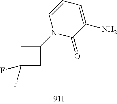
C1=CN(C2CC(F)(F)C2)C(=O)C(N)=C1
